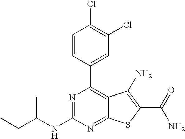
N1=C(NC(CC)C)N=C2C(=C1C1=CC(Cl)=C(Cl)C=C1)C(N)=C(C(N)=O)S2
